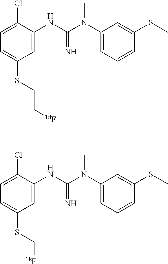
C1=C(NC(N(C2=CC=CC(SC)=C2)C)=N)C(Cl)=CC=C1SCC[18F].C1=C(NC(N(C2=CC=CC(SC)=C2)C)=N)C(Cl)=CC=C1SC[18F]
